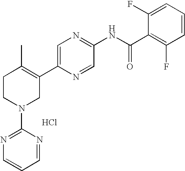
C1=C(C2=C(C)CCN(C3=NC=CC=N3)C2)N=CC(NC(C2=C(F)C=CC=C2F)=O)=N1.Cl
